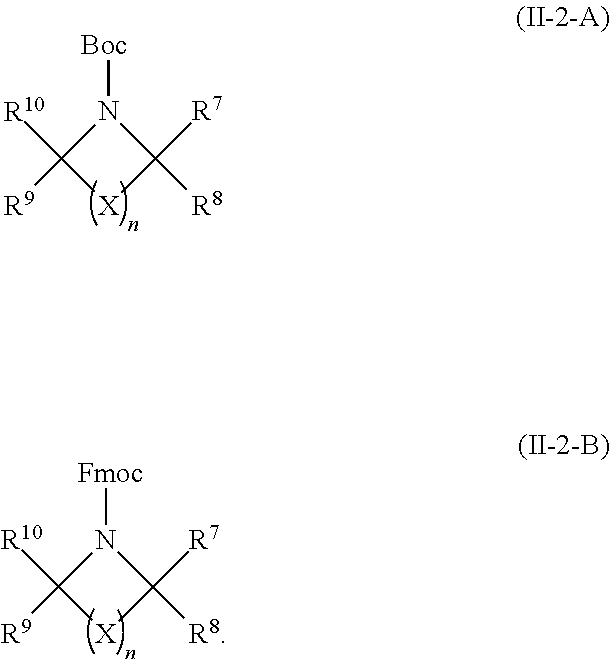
N1([Boc])C([R10])([R9])[X]C1([R7])[R8].N1([Fmoc])C([R10])([R9])[X]C1([R7])[R8]
